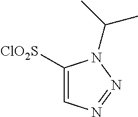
C1([ClO2S])=CN=NN1C(C)C
